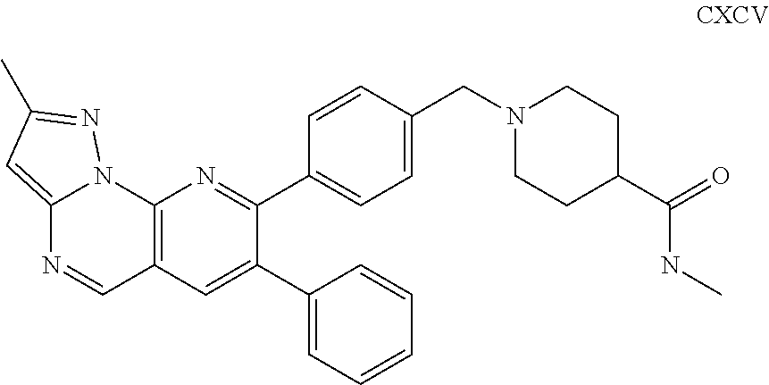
C12=CC(C)=NN1C1=C(C=N2)C=C(C2=CC=CC=C2)C(C2=CC=C(CN3CCC(C(NC)=O)CC3)C=C2)=N1
